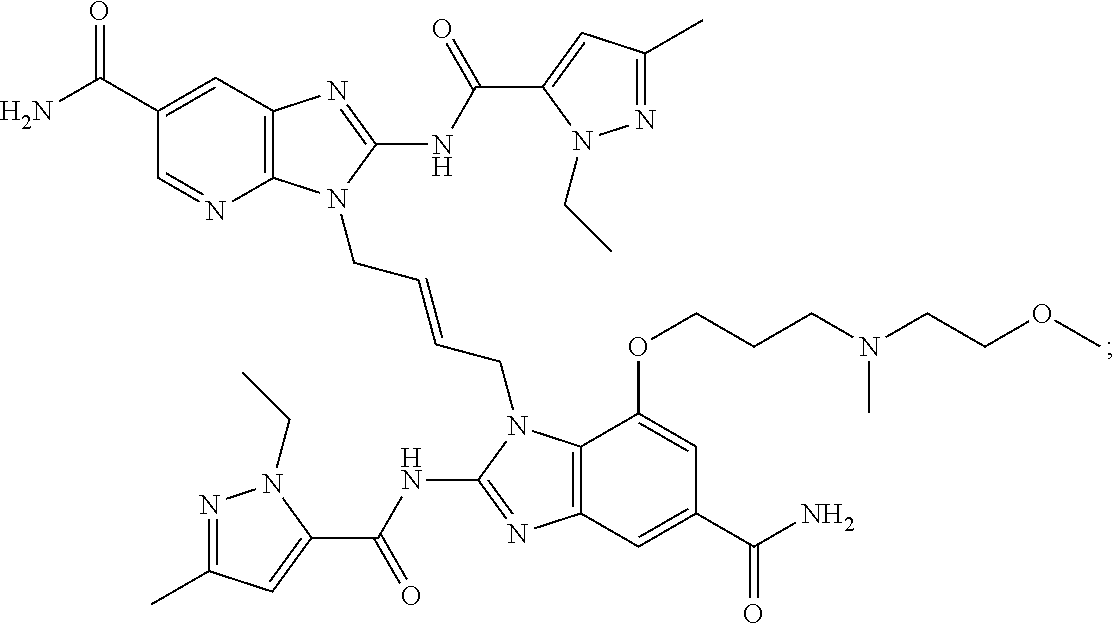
C12=C(N=C(NC(C3=CC(C)=NN3CC)=O)N1CC=CCN1C3=C(N=C1NC(C1=CC(C)=NN1CC)=O)C=C(C(N)=O)C=C3OCCCN(CCOC)C)C=C(C(N)=O)C=N2
